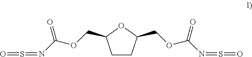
C1CC(COC(N=S=O)=O)OC1COC(N=S=O)=O
